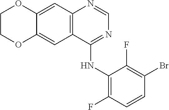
C12=CC3=C(C(NC4=C(F)C=CC(Br)=C4F)=NC=N3)C=C1OCCO2
